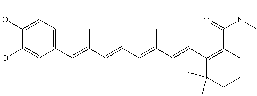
C1(C=C(C=CC=C(C=CC2=C(C(=O)N(C)C)CCCC2(C)C)C)C)=CC=C([-O])C(O)=C1
